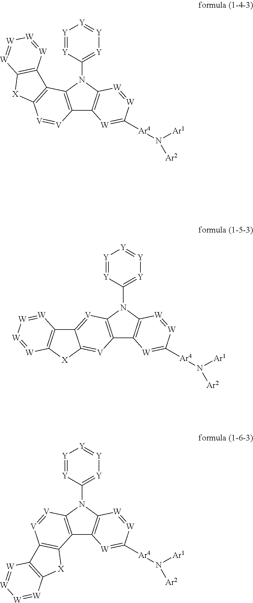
C12=C(N(C3=[Y][Y]=[Y][Y]=[Y]3)C3=C1[W]=C([Ar4]N([Ar1])[Ar2])[W]=[W]3)[V]=[V]C1=C2[X]C2=C1[W]=[W][W]=[W]2.C12=C(N(C3=[Y][Y]=[Y][Y]=[Y]3)C3=C1[W]=C([Ar4]N([Ar1])[Ar2])[W]=[W]3)C1=C([V]=[V]2)[X]C2=C1[W]=[W][W]=[W]2.C12=C(N(C3=[Y][Y]=[Y][Y]=[Y]3)C3=C1[W]=C([Ar4]N([Ar1])[Ar2])[W]=[W]3)[V]=C1C(=[V]2)[X]C2=C1[W]=[W][W]=[W]2
